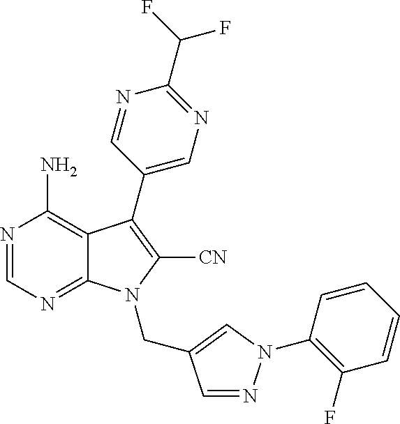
N1=CN=C2C(=C1N)C(C1=CN=C(C(F)F)N=C1)=C([CN])N2CC1=CN(C2=C(F)C=CC=C2)N=C1
